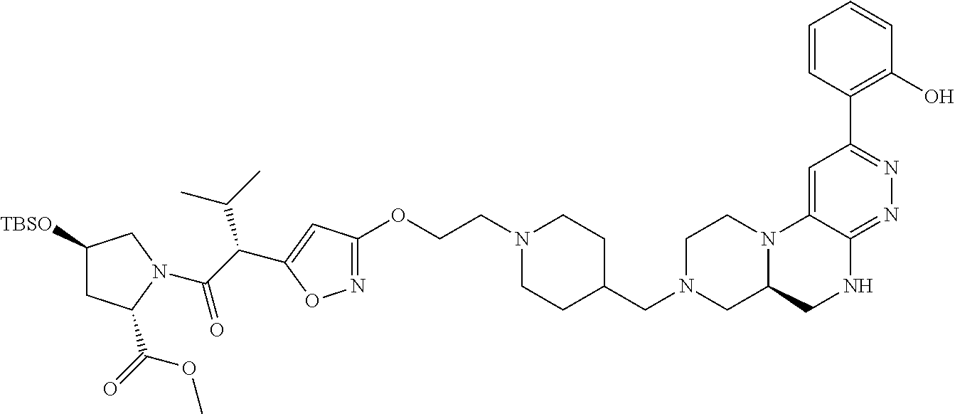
C1([TBSO])CC(C(OC)=O)N(C(C(C2=CC(OCCN3CCC(CN4CC5CNC6=NN=C(C7=C(O)C=CC=C7)C=C6N5CC4)CC3)=NO2)C(C)C)=O)C1
